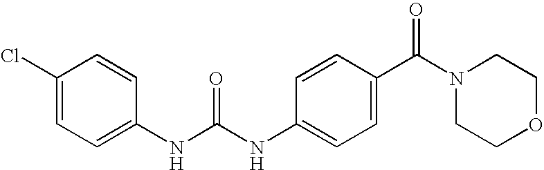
C1(Cl)=CC=C(NC(NC2=CC=C(C(N3CCOCC3)=O)C=C2)=O)C=C1
